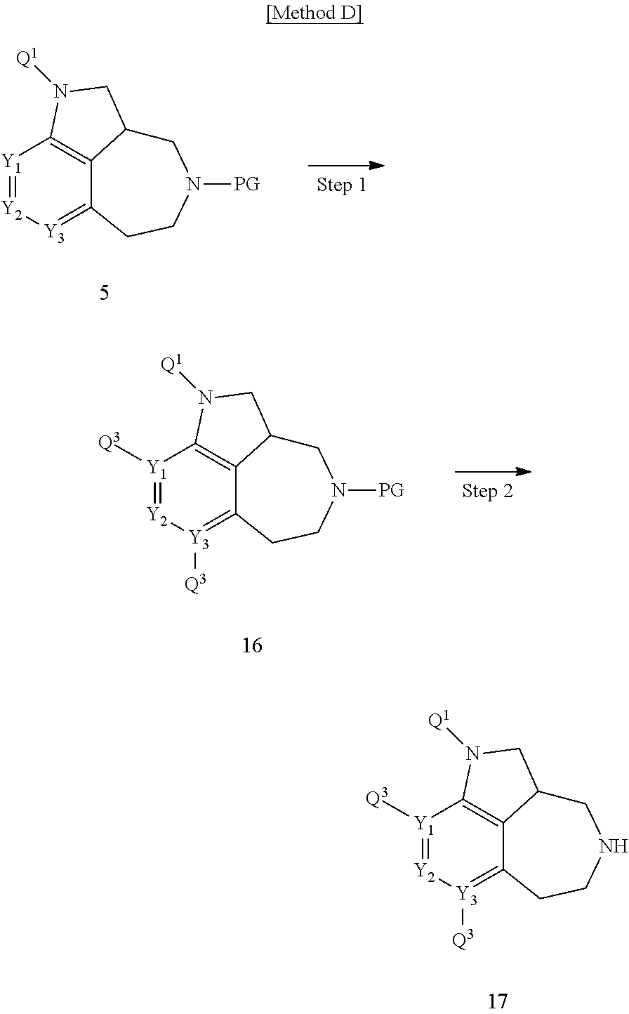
[Y1]1=[Y2][Y3]=C2C3=C1N([Q1])CC3CN([PG])CC2.[Y1]1([Q3])=[Y2][Y3]([Q3])=C2C3=C1N([Q1])CC3CN([PG])CC2.[Y1]1([Q3])=[Y2][Y3]([Q3])=C2C3=C1N([Q1])CC3CNCC2
